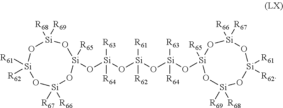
O([Si]([R63])([R64])O[Si]([R61])([R62])O[Si](O[Si]1([R65])O[Si]([R67])([R66])O[Si]([R62])([R61])O[Si]([R68])([R69])O1)([R63])[R64])[Si]1([R65])O[Si]([R68])([R69])O[Si]([R62])([R61])O[Si]([R67])([R66])O1
